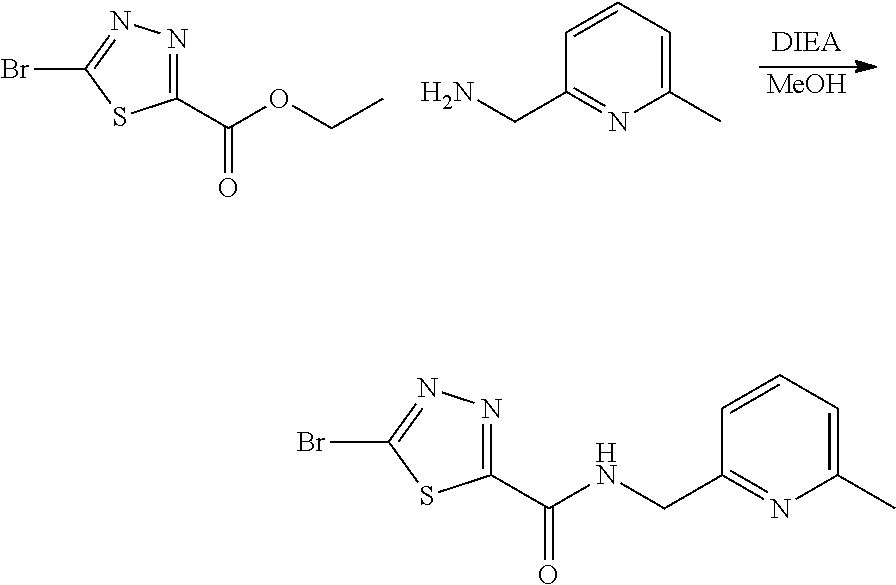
[MeOH].C1(C(OCC)=O)=NN=C(Br)S1.C1(C)=CC=CC(CN)=N1.C1(C(=O)NCC2=NC(C)=CC=C2)=NN=C(Br)S1
